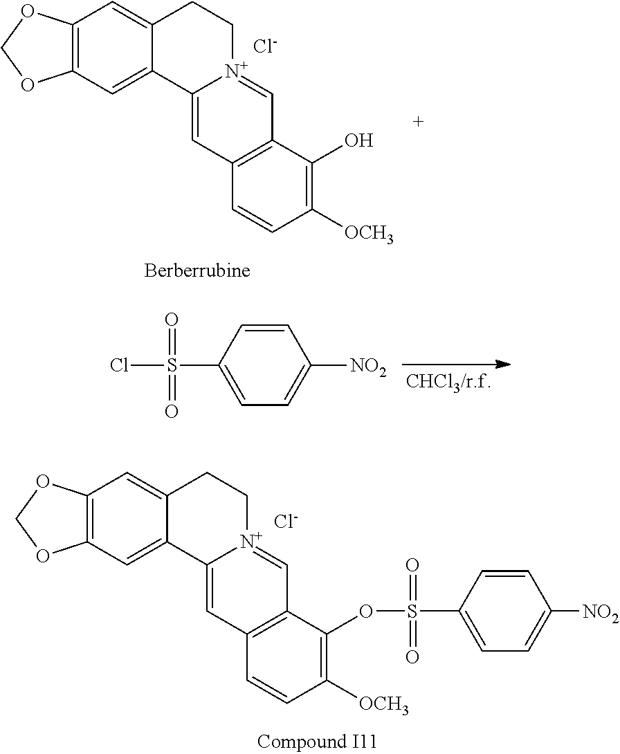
C1([OCH3])=C(O)C2=C(C=C1)C=C1[N+](=C2)CCC2=CC3=C(C=C12)OCO3.[Cl-].ClS(C1=CC=C([NO2])C=C1)(=O)=O.C1([OCH3])=C(OS(C2=CC=C([NO2])C=C2)(=O)=O)C2=C(C=C1)C=C1[N+](=C2)CCC2=CC3=C(C=C12)OCO3.[Cl-]
